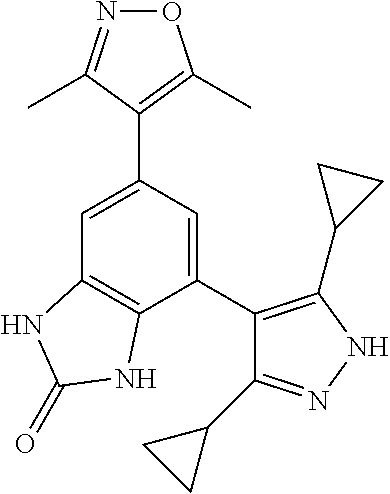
N1=C(C)C(C2=CC3=C(C(C4=C(C5CC5)NN=C4C4CC4)=C2)NC(=O)N3)=C(C)O1
